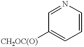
[CH2OC(O)]C1=CC=CN=C1
